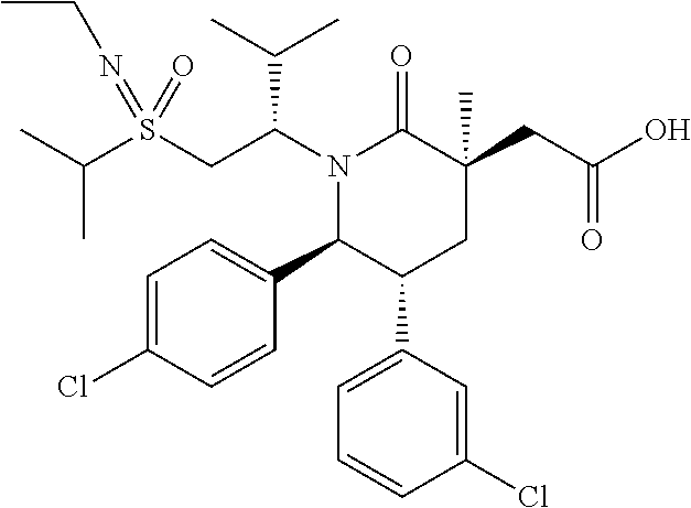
S(CC(N1C(=O)C(CC(O)=O)(C)CC(C2=CC=CC(Cl)=C2)C1C1=CC=C(Cl)C=C1)C(C)C)(=NCC)(=O)C(C)C
